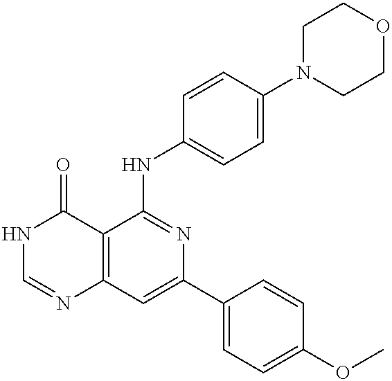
C12=C(C=C(C3=CC=C(OC)C=C3)N=C1NC1=CC=C(N3CCOCC3)C=C1)N=CNC2=O
